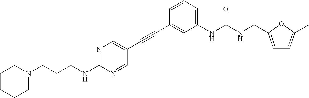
C1CCCN(CCCNC2=NC=C(C#CC3=CC(NC(NCC4=CC=C(C)O4)=O)=CC=C3)C=N2)C1
